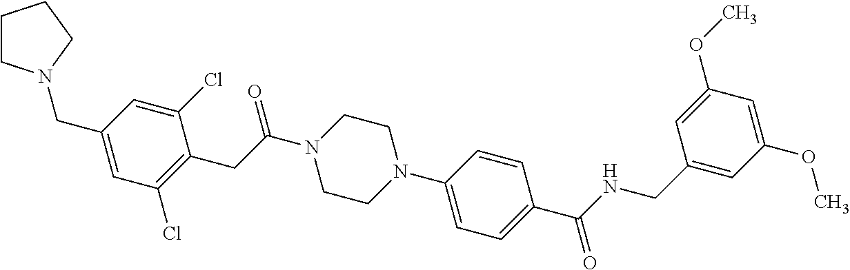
C1CN(CC2=CC(Cl)=C(CC(N3CCN(C4=CC=C(C(NCC5=CC(OC)=CC(OC)=C5)=O)C=C4)CC3)=O)C(Cl)=C2)CC1
